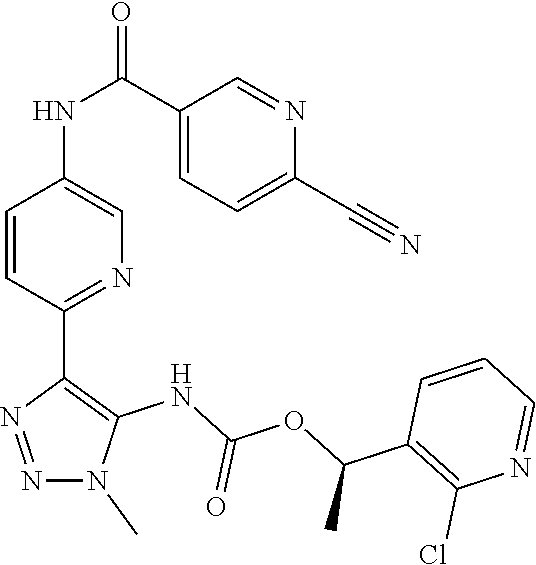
N1(C)C(NC(OC(C2=C(Cl)N=CC=C2)C)=O)=C(C2=NC=C(NC(C3=CC=C(C#N)N=C3)=O)C=C2)N=N1
